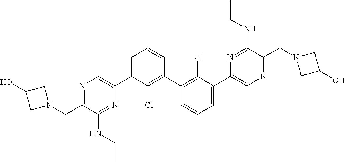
N1=C(CN2CC(O)C2)C(NCC)=NC(C2=CC=CC(C3=C(Cl)C(C4=CN=C(CN5CC(O)C5)C(NCC)=N4)=CC=C3)=C2Cl)=C1
